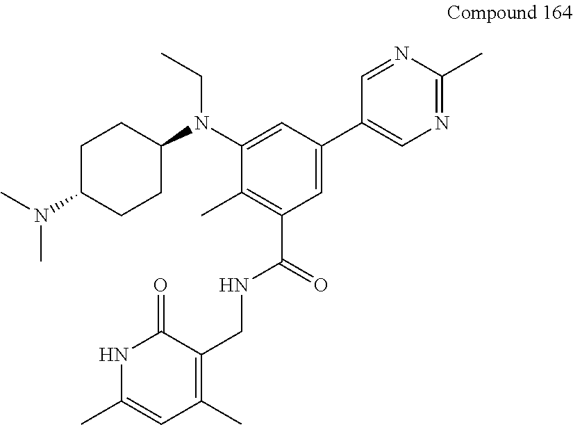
C1C(N(C)C)CCC(N(C2=CC(C3=CN=C(C)N=C3)=CC(C(NCC3=C(C)C=C(C)NC3=O)=O)=C2C)CC)C1
